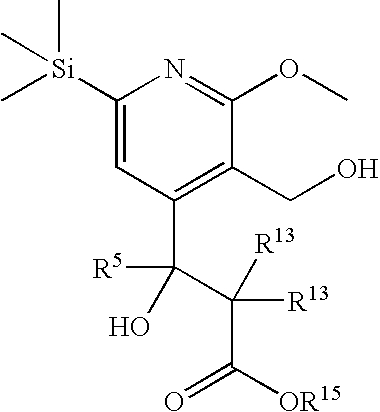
C1([Si](C)(C)C)=CC(C(C([R13])([R13])C([OR15])=O)([R5])O)=C(CO)C(OC)=N1
